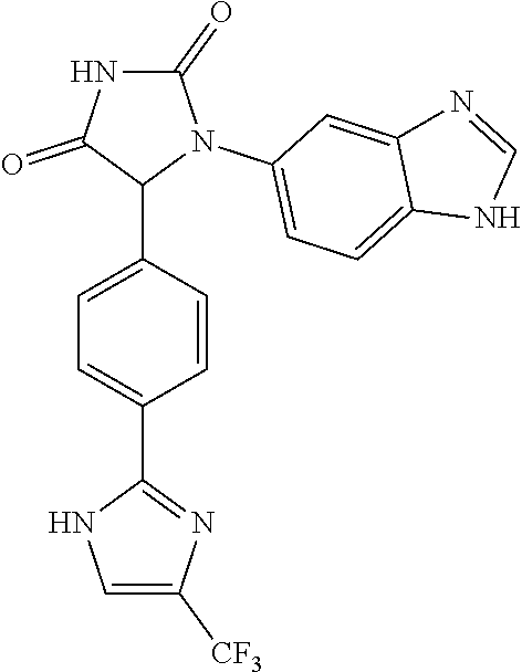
C1=C(C2N(C3=CC=C4C(=C3)N=CN4)C(=O)NC2=O)C=CC(C2=NC([CF3])=CN2)=C1
